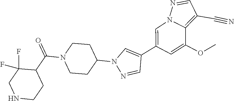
C1(C2=CN3C(=C(C#N)C=N3)C(OC)=C2)=CN(C2CCN(C(C3C(F)(F)CNCC3)=O)CC2)N=C1
